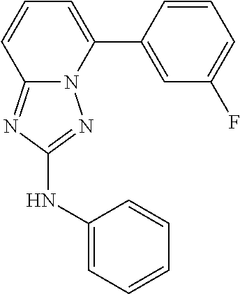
C1=CC(C2=CC=CC3=NC(NC4=CC=CC=C4)=NN23)=CC(F)=C1
